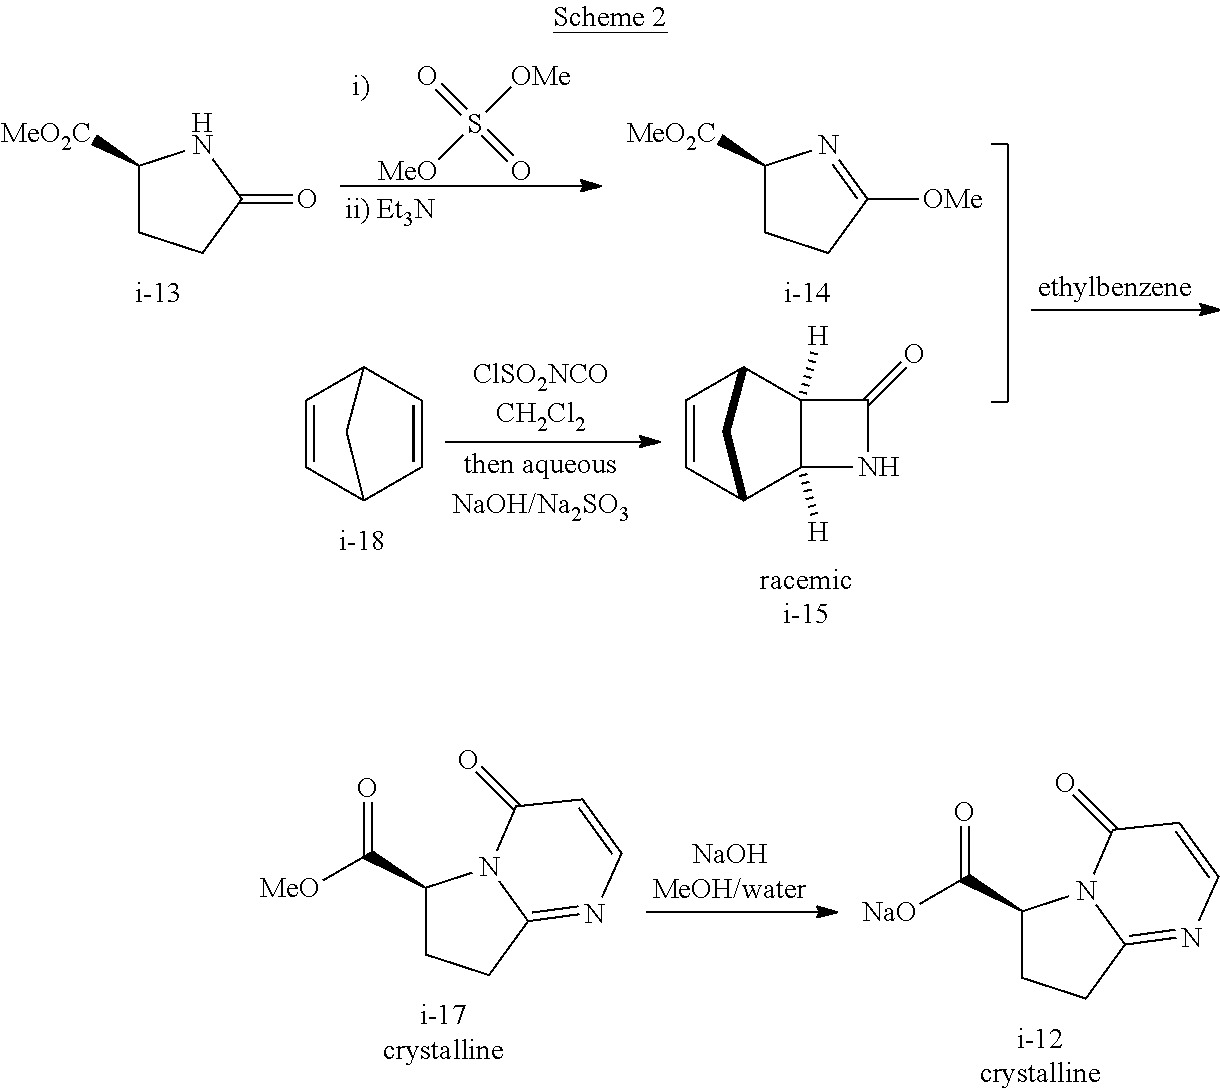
C1([MeO2C])CCC(=O)N1.O=S(=O)([OMe])[MeO].[i)].C1([MeO2C])CCC([OMe])=N1.C1=CC2C=CC1C2.C1=CC2C3([H])C([H])(C1C2)C(=O)N3.C1(C([MeO])=O)CCC2=NC=CC(=O)N12.C1(C([NaO])=O)CCC2=NC=CC(=O)N12
